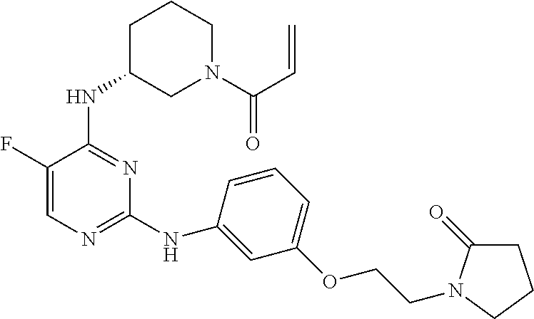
N(C1=NC=C(F)C(NC2CN(C(C=C)=O)CCC2)=N1)C1=CC(OCCN2C(=O)CCC2)=CC=C1
